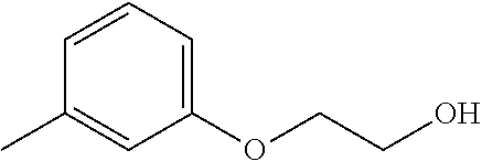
C1=C(C)C=CC=C1OCCO
